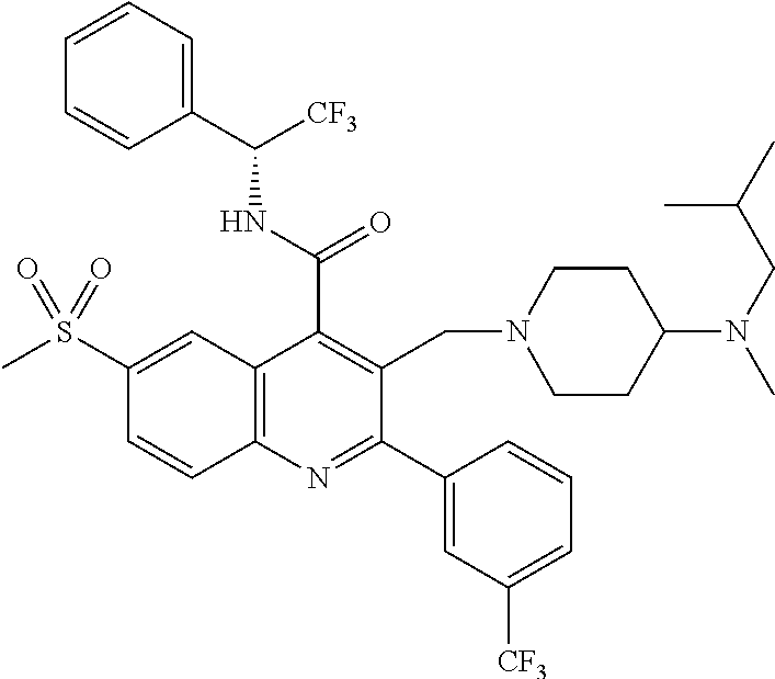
C1(C(=O)NC([CF3])C2=CC=CC=C2)=C(CN2CCC(N(CC(C)C)C)CC2)C(C2=CC([CF3])=CC=C2)=NC2=C1C=C(S(C)(=O)=O)C=C2
